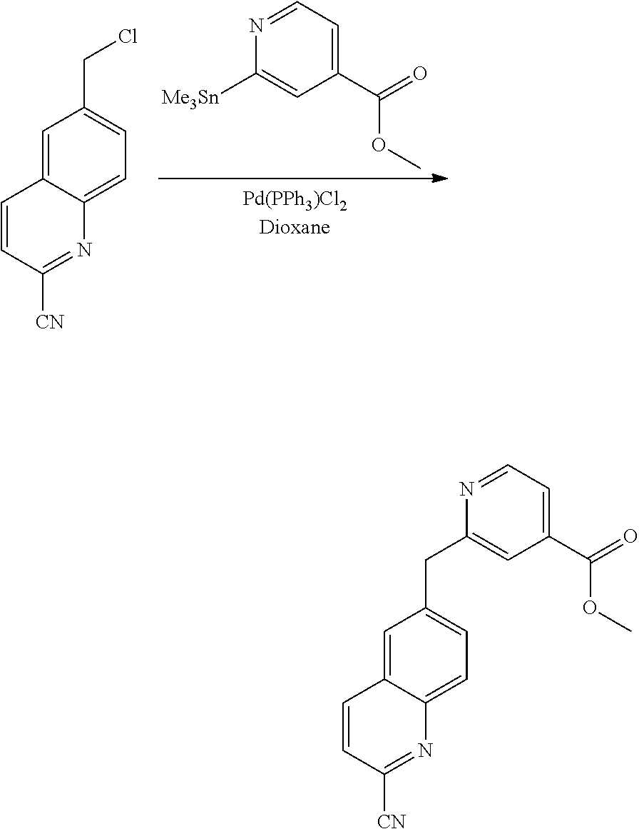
C1=C2C(=CC=C1CCl)N=C([CN])C=C2.N1=CC=C(C(=O)OC)C=C1[Me3Sn].C1=C2C(=CC=C1CC1=CC(C(=O)OC)=CC=N1)N=C([CN])C=C2
